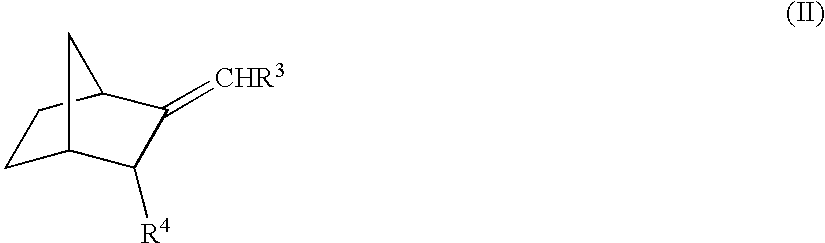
C1C2C([R4])C(=[CHR3])C(C1)C2
